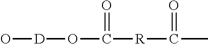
O[D]OC([R]C(C)=O)=O
